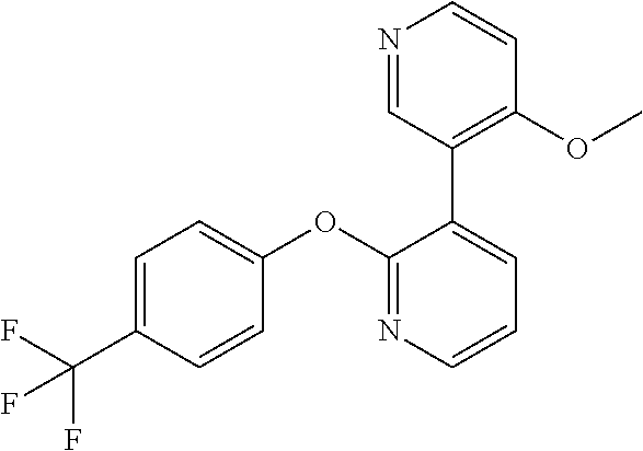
C1=C(C(F)(F)F)C=CC(OC2=NC=CC=C2C2=C(OC)C=CN=C2)=C1
